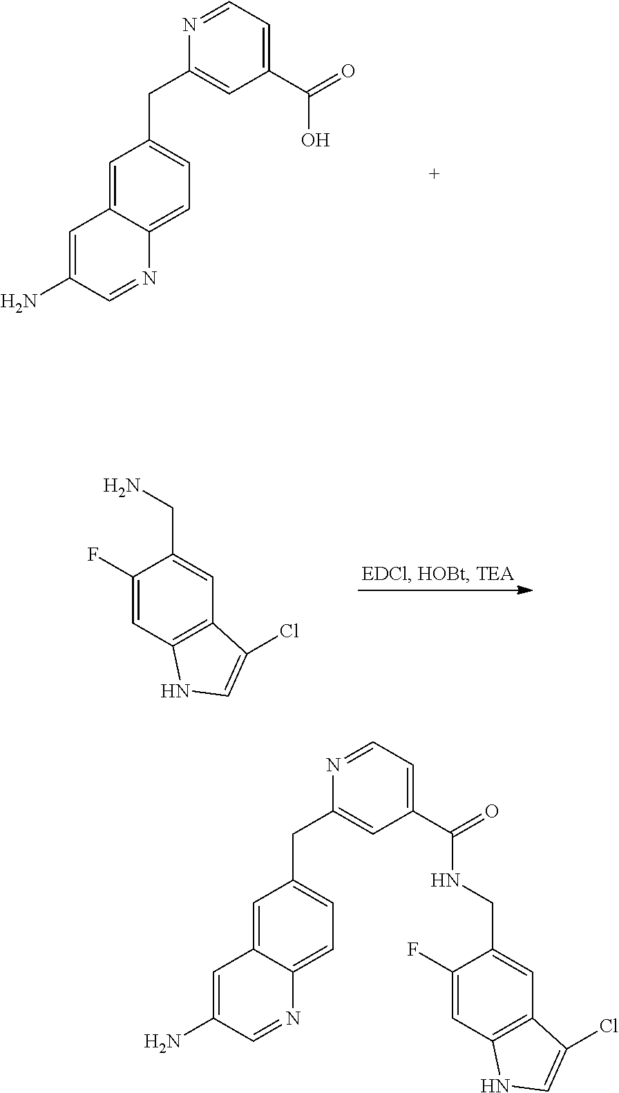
C1=C2C(=CC=C1CC1=CC(C(O)=O)=CC=N1)N=CC(N)=C2.C1(F)=CC2=C(C=C1CN)C(Cl)=CN2.C1=C2C(=CC=C1CC1=CC(C(NCC3=CC4=C(C=C3F)NC=C4Cl)=O)=CC=N1)N=CC(N)=C2
